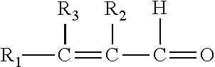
[R1]C(=C(C(=O)[H])[R2])[R3]
